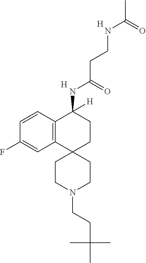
[H].C12=C(C=CC(F)=C1)C(NC(CCNC(C)=O)=O)([H])CCC21CCN(CCC(C)(C)C)CC1.[H]
